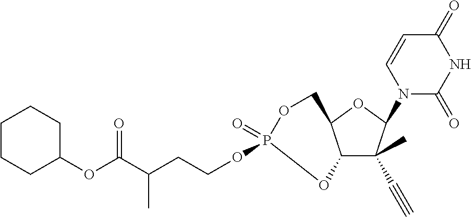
C12C(C)(C#C)C(N3C(=O)NC(=O)C=C3)OC1COP(=O)(OCCC(C(OC1CCCCC1)=O)C)O2
